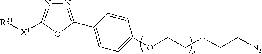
N1=C(C2=CC=C(OCCOCC[N3])C=C2)OC([X1][R21])=N1
